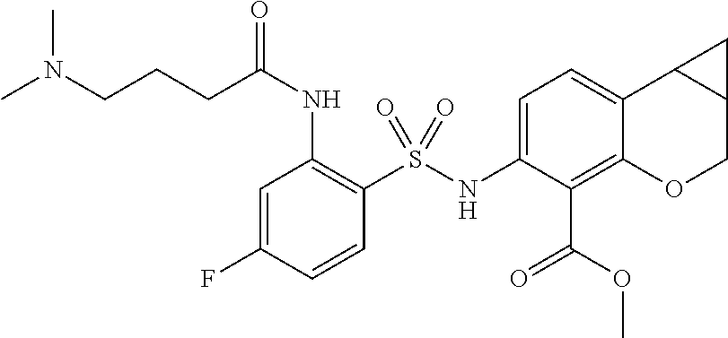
C1=C(NS(C2=C(NC(=O)CCCN(C)C)C=C(F)C=C2)(=O)=O)C(C(OC)=O)=C2C(=C1)C1C(CO2)C1
